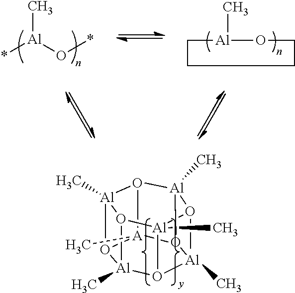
[Al]12(C)O3[A]4(C)O1[Al]1(C)O(C)[Al]5(C)O2[Al]3(C)O5[Al](C)O41.*[Al](O*)C.C1[Al](C)OCCC1
